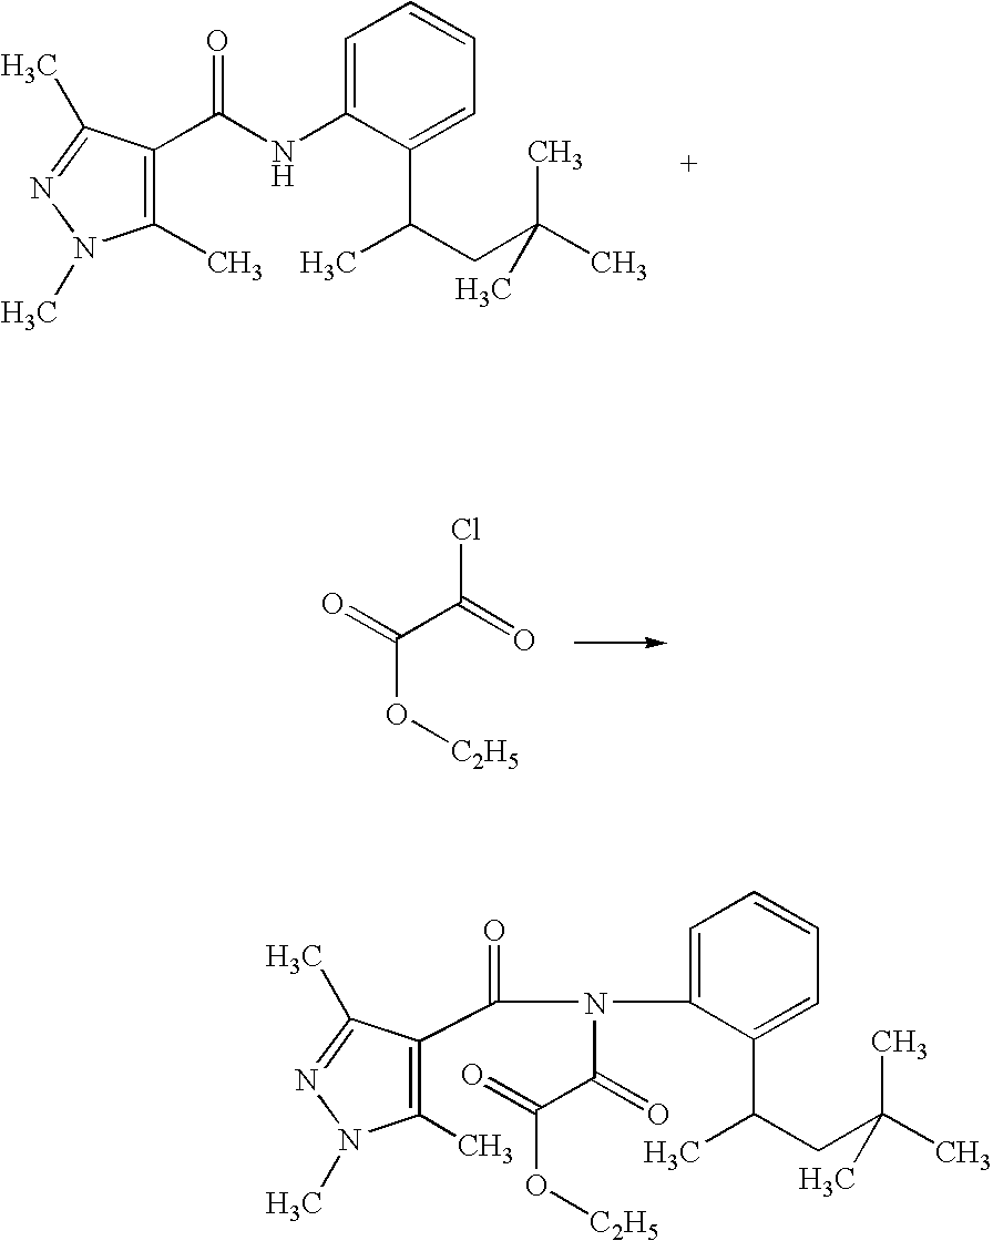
C1(C)=C(C(NC2=CC=CC=C2C(C)CC(C)(C)C)=O)C(C)=NN1C.O(C(=O)C(=O)Cl)[C2H5].C1(C)=C(C(N(C2=CC=CC=C2C(C)CC(C)(C)C)C(C(O[C2H5])=O)=O)=O)C(C)=NN1C
